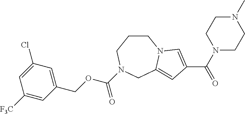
C1(COC(N2CCCN3C(=CC(C(=O)N4CCN(C)CC4)=C3)C2)=O)=CC(Cl)=CC([F3C])=C1
